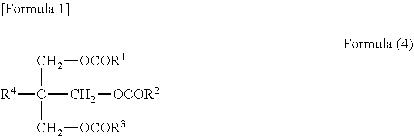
C(C(C[OCOR3])(C[OCOR2])[R4])[OCOR1]
